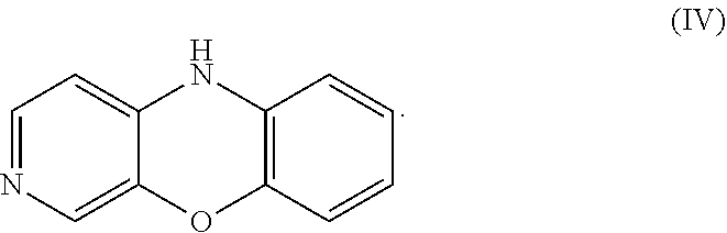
C12=C(C=CC=C1)NC1=CC=NC=C1O2
